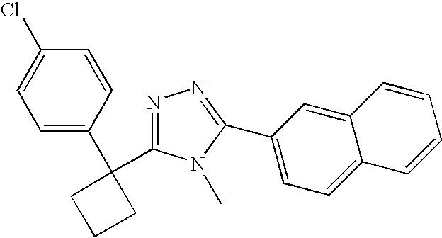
C1(Cl)=CC=C(C2(C3=NN=C(C4=CC=C5C(=C4)C=CC=C5)N3C)CCC2)C=C1
